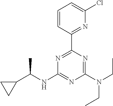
N1=C(C2=NC(Cl)=CC=C2)N=C(N(CC)CC)N=C1NC(C1CC1)C
